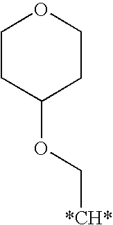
C1(OC[*CH*])CCOCC1
